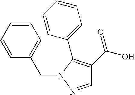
C1=NN(CC2=CC=CC=C2)C(C2=CC=CC=C2)=C1C(O)=O
